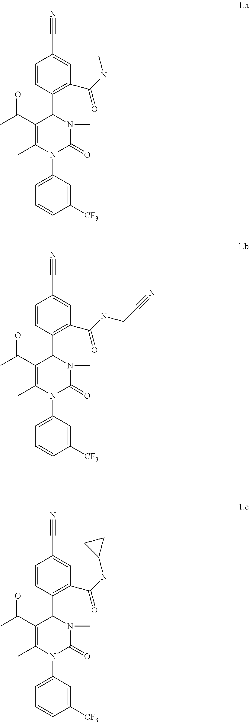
N#CC1=CC(C(NC)=O)=C(C2C(C(C)=O)=C(C)N(C3=CC=CC([CF3])=C3)C(=O)N2C)C=C1.N#CC1=CC(C(NCC#N)=O)=C(C2C(C(C)=O)=C(C)N(C3=CC=CC([CF3])=C3)C(=O)N2C)C=C1.N#CC1=CC(C(NC2CC2)=O)=C(C2C(C(C)=O)=C(C)N(C3=CC=CC([CF3])=C3)C(=O)N2C)C=C1
